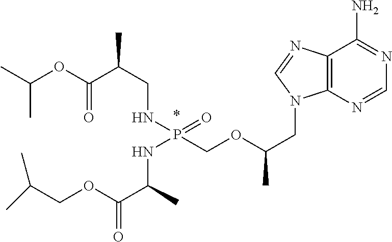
C(C)(C)OC(C(CNP(COC(CN1C2=C(C(N)=NC=N2)N=C1)C)(=O)NC(C)C(OCC(C)C)=O)C)=O
